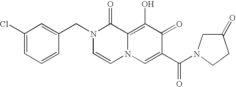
C1(Cl)=CC=CC(CN2C=CN3C(=C(O)C(=O)C(C(=O)N4CC(=O)CC4)=C3)C2=O)=C1
